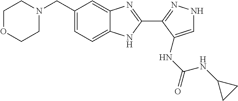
C1OCCN(CC2=CC=C3C(=C2)N=C(C2=NNC=C2NC(NC2CC2)=O)N3)C1
